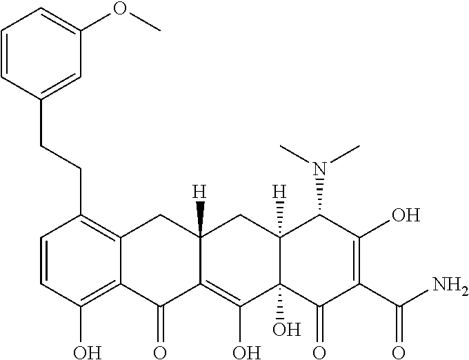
C1=CC(O)=C2C(=C1CCC1=CC(OC)=CC=C1)CC1([H])C(=C(O)C3(O)C([H])(C1)C(N(C)C)C(O)=C(C(N)=O)C3=O)C2=O
